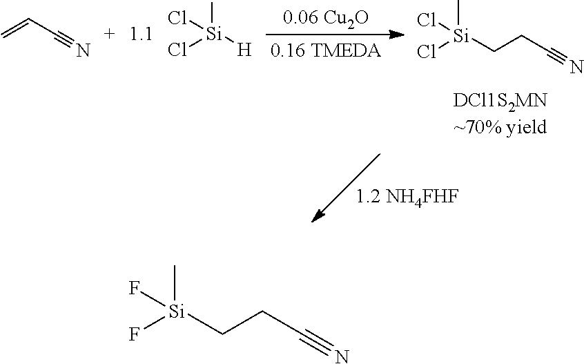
[1.2 NH4FHF].[0.06 Cu2O].[0.16 TMEDA].[Si](CCC#N)(Cl)(C)Cl.C=CC#N.[Si](C)(Cl)(Cl)[H].[Si](CCC#N)(F)(C)F
